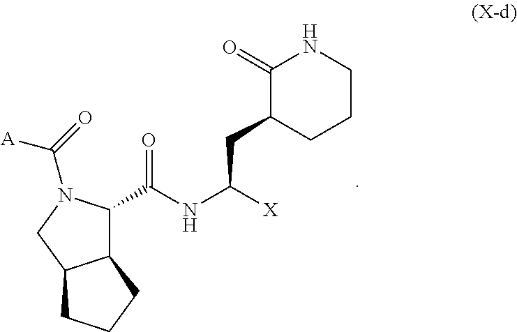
C12C(C(NC([X])CC3C(=O)NCCC3)=O)N(C(=O)[A])CC1CCC2
